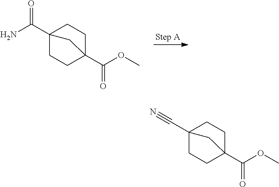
C12(C(N)=O)CCC(C(OC)=O)(CC1)C2.C12(C#N)CCC(C(OC)=O)(CC1)C2
